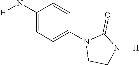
C1(N[H])=CC=C(N2CCN([H])C2=O)C=C1
